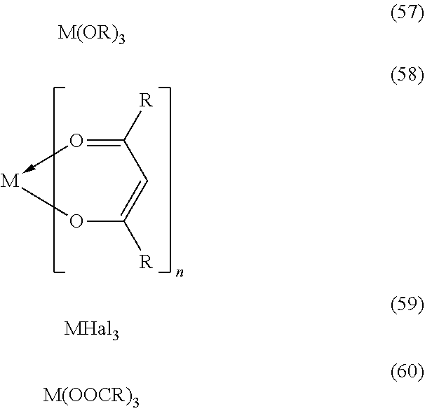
O1C([R])=CC([R])=O->[M]1.[M(OR)3]
